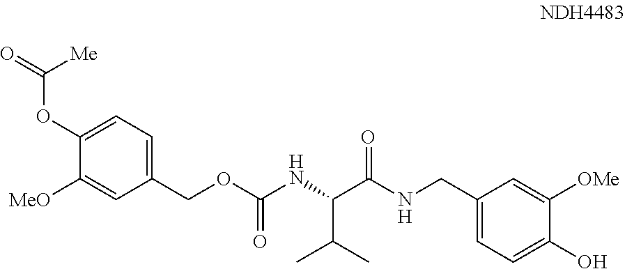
C1(OC([Me])=O)=CC=C(COC(NC(C(NCC2=CC=C(O)C([OMe])=C2)=O)C(C)C)=O)C=C1[MeO]
